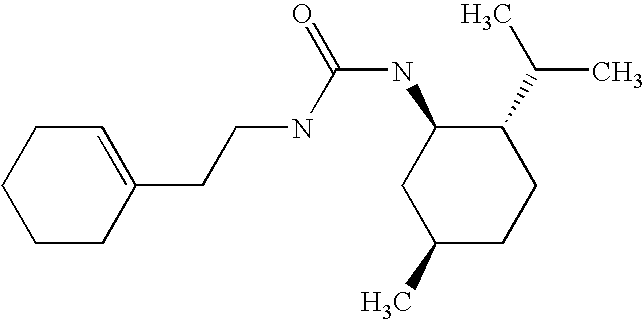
C(C1=CCCCC1)CNC(=O)NC1CC(C)CCC1C(C)C
